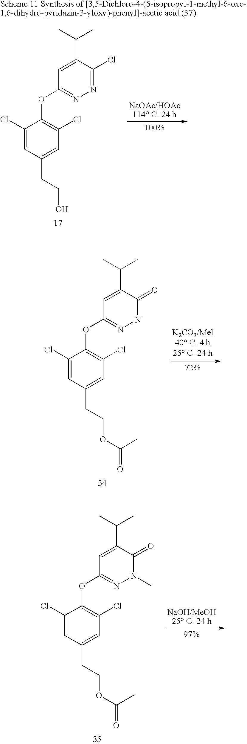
N1C(=O)C(C(C)C)=CC(OC2=C(Cl)C=C(CCOC(=O)C)C=C2Cl)=N1.N1(C)C(=O)C(C(C)C)=CC(OC2=C(Cl)C=C(CCOC(=O)C)C=C2Cl)=N1.N1=C(Cl)C(C(C)C)=CC(OC2=C(Cl)C=C(CCO)C=C2Cl)=N1
